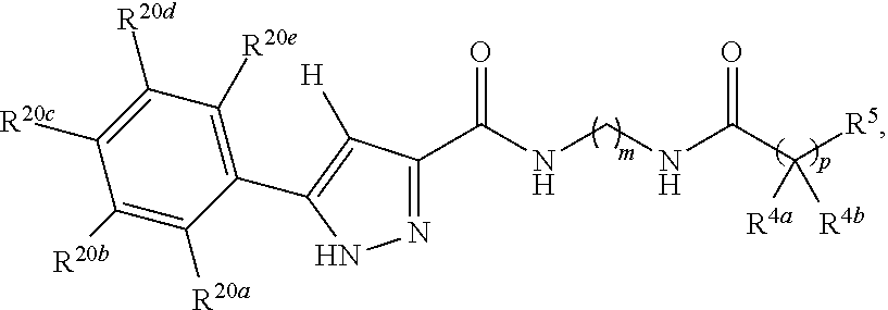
N1=C(C(NCNC(C([R4a])([R5])[R4b])=O)=O)C([H])=C(C2=C([R20e])C([R20d])=C([R20c])C([R20b])=C2[R20a])N1
